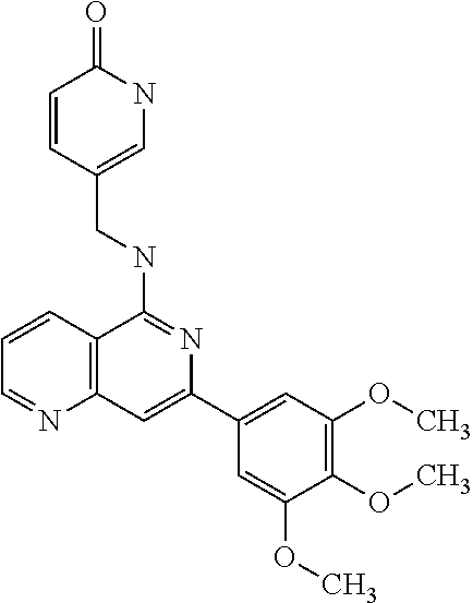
C1(C2=CC3=C(C(NCC4=CNC(=O)C=C4)=N2)C=CC=N3)=CC(OC)=C(OC)C(OC)=C1
